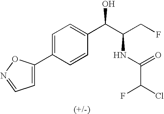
C1=C(C2=CC=NO2)C=CC(C(C(CF)NC(=O)C(Cl)F)O)=C1
